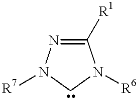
C1([R1])=NN([R7])CN1[R6]
